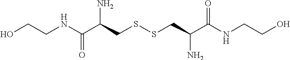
N(C(C(CSSCC(C(NCCO)=O)N)N)=O)CCO
